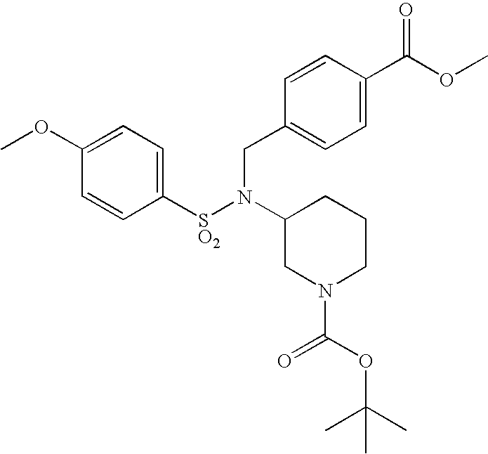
C1=C(OC)C=CC([SO2]N(C2CN(C(OC(C)(C)C)=O)CCC2)CC2=CC=C(C(OC)=O)C=C2)=C1
